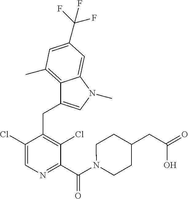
C1(Cl)=CN=C(C(N2CCC(CC(=O)O)CC2)=O)C(Cl)=C1CC1=CN(C)C2=CC(C(F)(F)F)=CC(C)=C12
